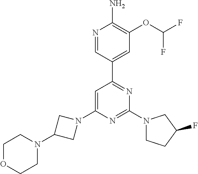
N1=CC(C2=NC(N3CCC(F)C3)=NC(N3CC(N4CCOCC4)C3)=C2)=CC(OC(F)F)=C1N
